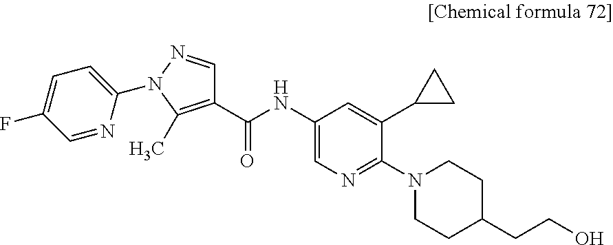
C1(NC(C2=C(C)N(C3=CC=C(F)C=N3)N=C2)=O)=CN=C(N2CCC(CCO)CC2)C(C2CC2)=C1
